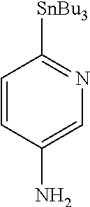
C1=CC(N)=CN=C1[SnBu3]
